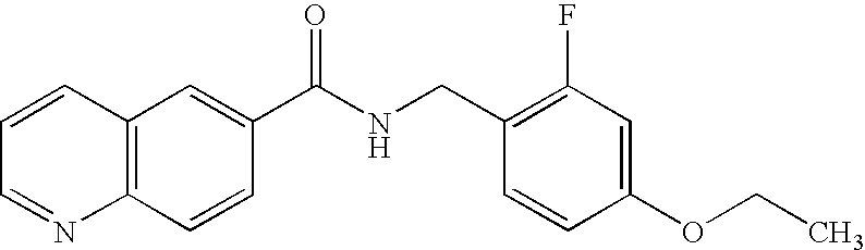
C1=CC=NC2=C1C=C(C(NCC1=C(F)C=C(OCC)C=C1)=O)C=C2
